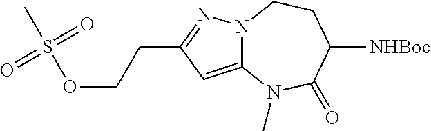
N12C(=CC(CCOS(C)(=O)=O)=N1)N(C)C(=O)C([NHBoc])CC2
